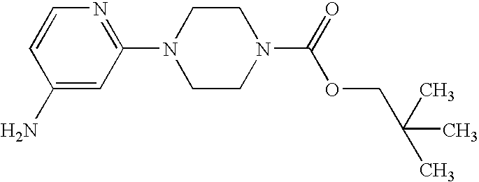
C1(N)=CC(N2CCN(C(=O)OCC(C)(C)C)CC2)=NC=C1
